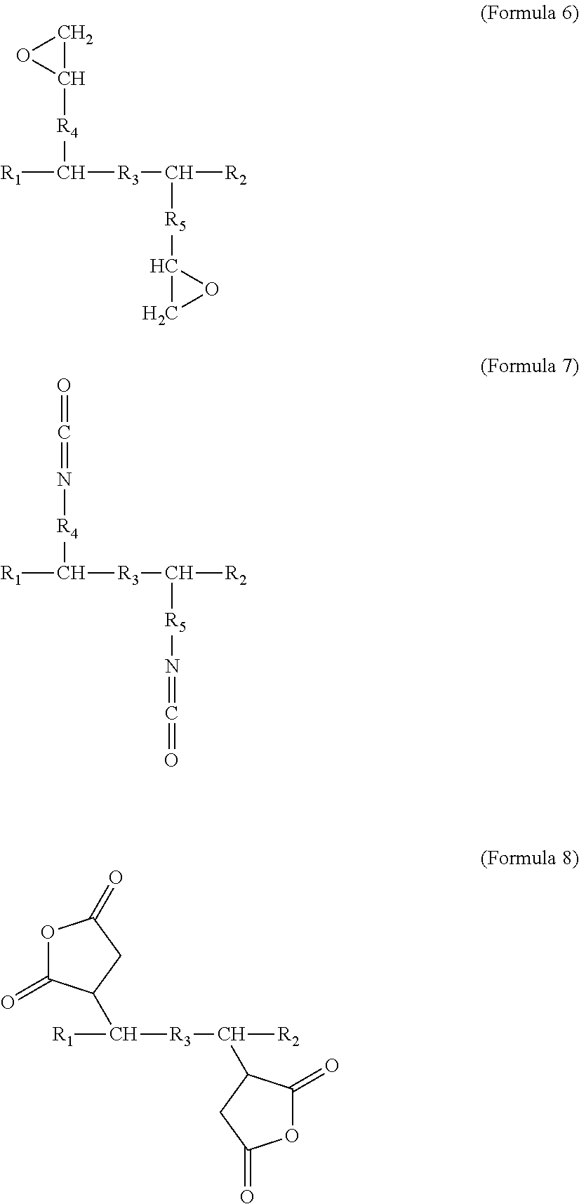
[R1]C([R3]C([R2])[R5]C1CO1)[R4]C1OC1.[R1]C([R3]C([R2])[R5]N=C=O)[R4]N=C=O.[R1]C([R3]C([R2])C1C(=O)OC(=O)C1)C1C(=O)OC(=O)C1
